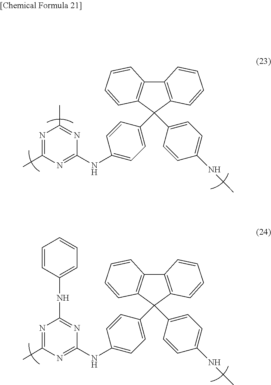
C12=C(C=CC=C1)C(C1=CC=C(NC)C=C1)(C1=CC=C(NC3=NC(C)=NC(C)=N3)C=C1)C1=C2C=CC=C1.C12=C(C=CC=C1)C(C1=CC=C(NC)C=C1)(C1=CC=C(NC3=NC(C)=NC(NC4=CC=CC=C4)=N3)C=C1)C1=C2C=CC=C1
